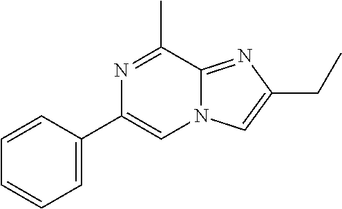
N1=C(C)C2=NC(CC)=CN2C=C1C1=CC=CC=C1
